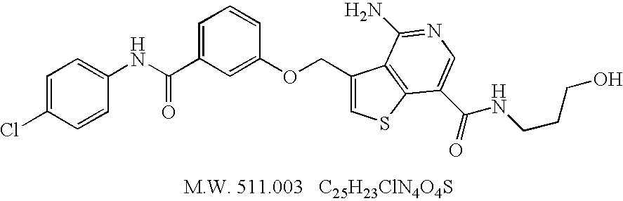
C(C1=CC=CC(OCC2=CSC3=C2C(N)=NC=C3C(=O)NCCCO)=C1)(NC1=CC=C(Cl)C=C1)=O
